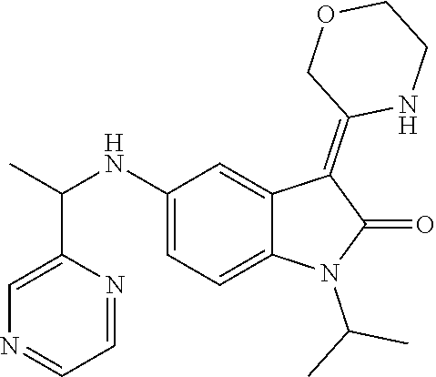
C1(NC(C)C2=CN=CC=N2)=CC=C2C(=C1)C(=C1NCCOC1)C(=O)N2C(C)C
